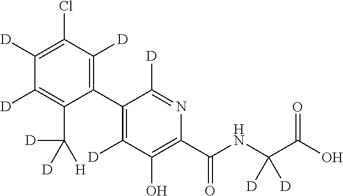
C1(C2=C([D])C(O)=C(C(NC(C(O)=O)([D])[D])=O)N=C2[D])=C([D])C(Cl)=C([D])C([D])=C1C([D])([D])[H]
